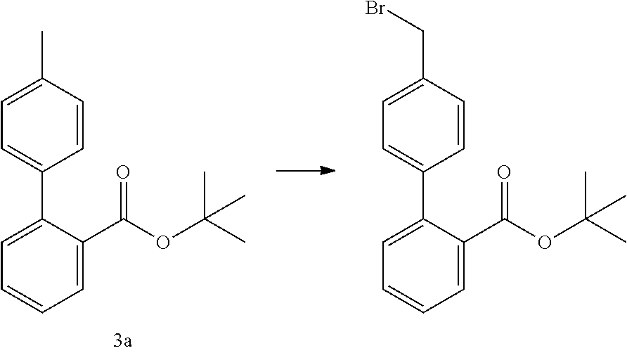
C1=CC(C)=CC=C1C1=CC=CC=C1C(OC(C)(C)C)=O.C1=CC(CBr)=CC=C1C1=CC=CC=C1C(OC(C)(C)C)=O
